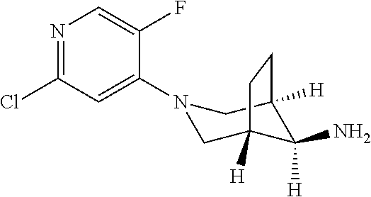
N1=C(Cl)C=C(N2CC3([H])C(N)([H])C([H])(C2)CC3)C(F)=C1
